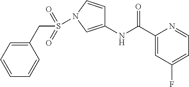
C1(CS(=O)(=O)N2C=CC(NC(=O)C3=CC(F)=CC=N3)=C2)=CC=CC=C1
